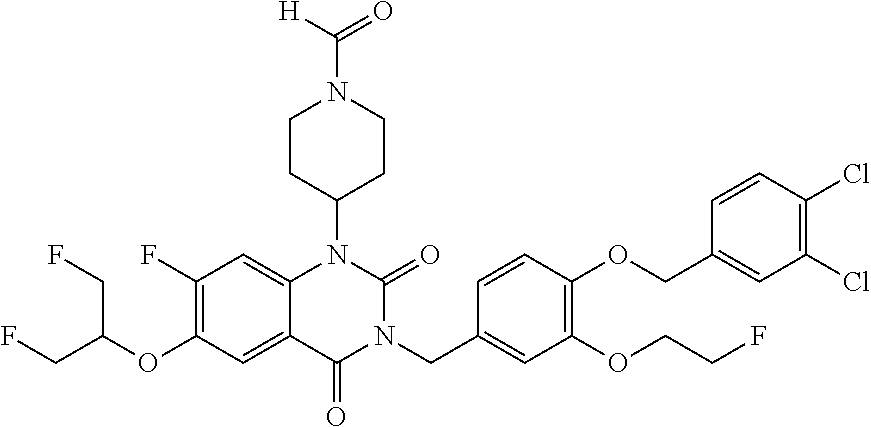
C12=CC(F)=C(OC(CF)CF)C=C1C(=O)N(CC1=CC(OCCF)=C(OCC3=CC(Cl)=C(Cl)C=C3)C=C1)C(=O)N2C1CCN(C([H])=O)CC1
